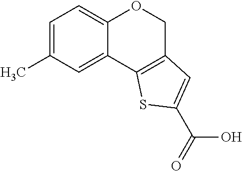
C1=C(C)C=C2C(=C1)OCC1=C2SC(C(O)=O)=C1
